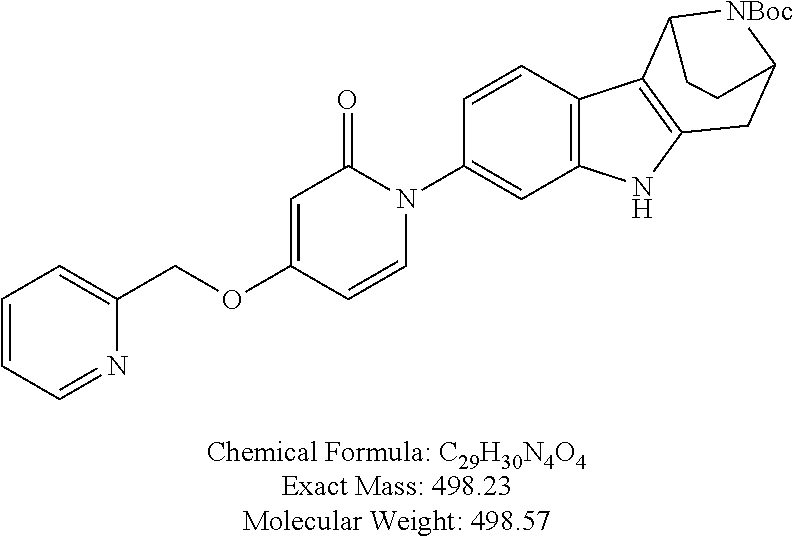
C1=CC=NC(COC2=CC(=O)N(C3=CC4=C(C=C3)C3=C(N4)CC4[NBoc]C3CC4)C=C2)=C1
